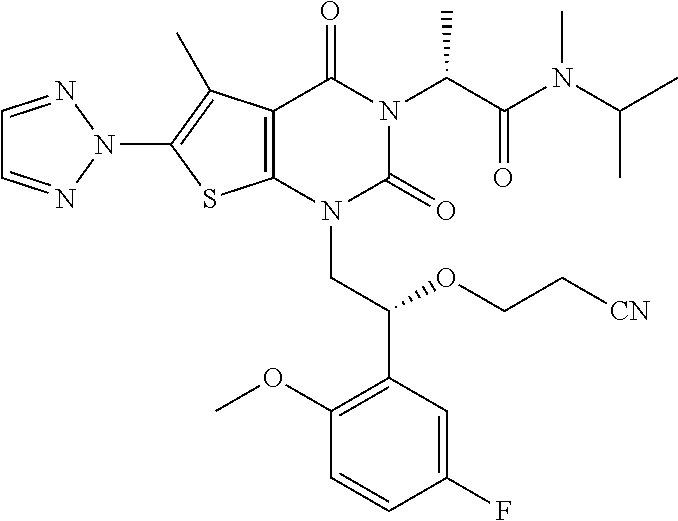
C12=C(N(CC(C3=C(OC)C=CC(F)=C3)OCC[CN])C(=O)N(C(C(N(C(C)C)C)=O)C)C1=O)SC(N1N=CC=N1)=C2C
